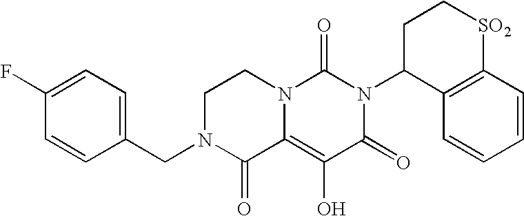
C1(CN2C(=O)C3=C(O)C(=O)N(C4C5=C([SO2]CC4)C=CC=C5)C(=O)N3CC2)=CC=C(F)C=C1
